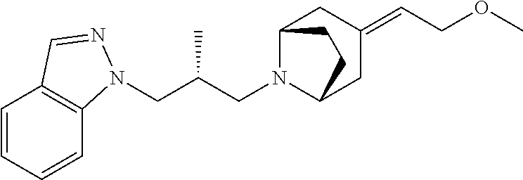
C(C(CN1C2CC(=CCOC)CC1CC2)C)N1C2=C(C=CC=C2)C=N1
